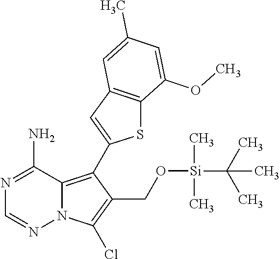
N1=C(N)C2=C(C3=CC4=C(S3)C(OC)=CC(C)=C4)C(CO[Si](C)(C)C(C)(C)C)=C(Cl)N2N=C1
